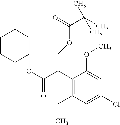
C1(C2=C(OC(C(C)(C)C)=O)C3(OC2=O)CCCCC3)=C(CC)C=C(Cl)C=C1OC
